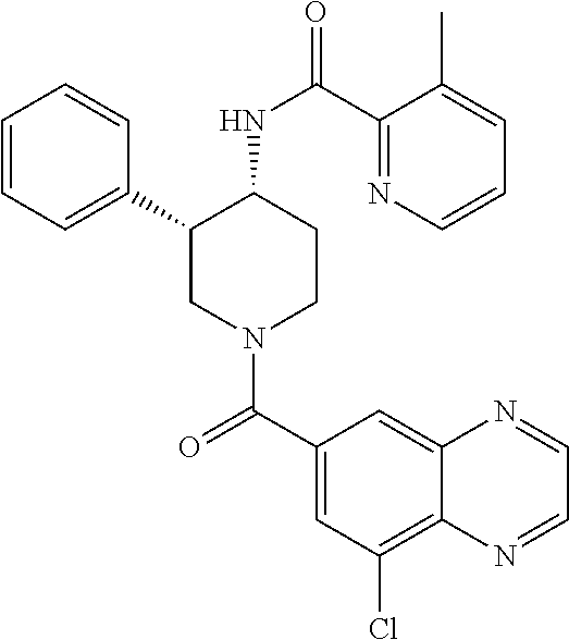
C1=CC=C(C2CN(C(C3=CC(Cl)=C4C(=C3)N=CC=N4)=O)CCC2NC(=O)C2=NC=CC=C2C)C=C1
